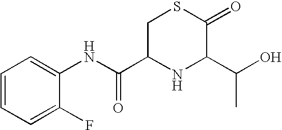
C1(NC(C2NC(C(C)O)C(=O)SC2)=O)=CC=CC=C1F
